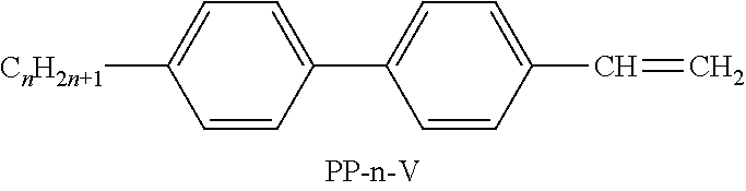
C1=C([CnH2n+1])C=CC(C2=CC=C(C=C)C=C2)=C1
